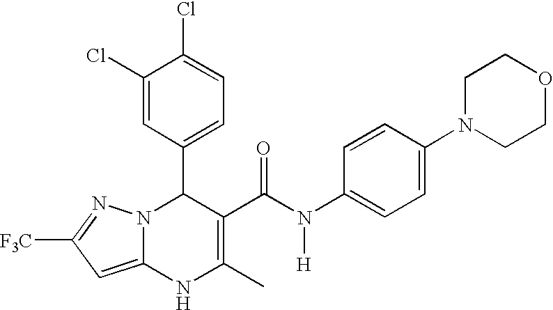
C1(Cl)=CC(C2N3C(=CC([F3C])=N3)NC(C)=C2C(N([H])C2=CC=C(N3CCOCC3)C=C2)=O)=CC=C1Cl
